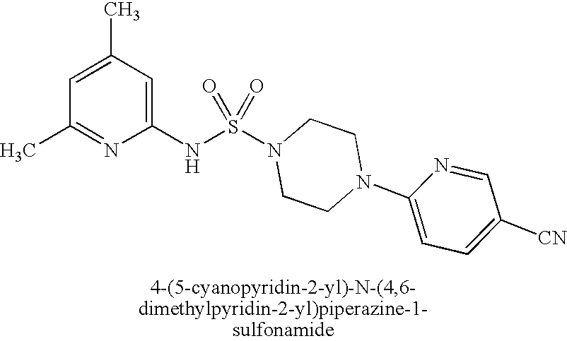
C1=C(C)C=C(NS(N2CCN(C3=CC=C([CN])C=N3)CC2)(=O)=O)N=C1C
